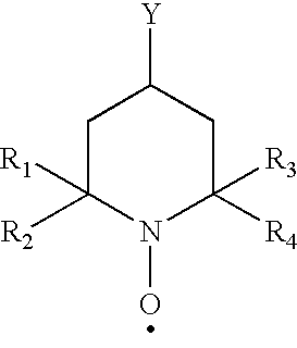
C1C([R2])([R1])N(O)C([R4])([R3])CC1[Y]
